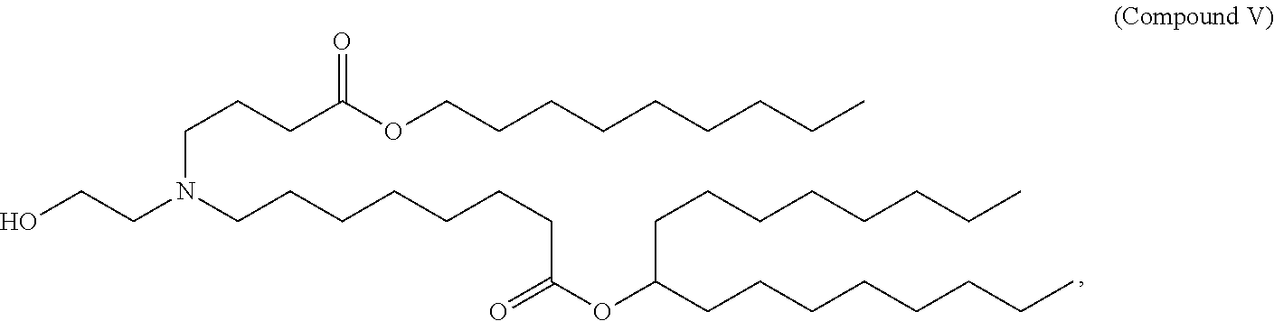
OCCN(CCCCCCCC(=O)OC(CCCCCCCC)CCCCCCCC)CCCC(OCCCCCCCCC)=O
